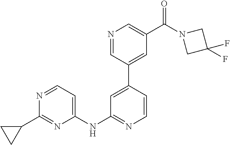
C1=CC(C2=CC(C(N3CC(F)(F)C3)=O)=CN=C2)=CC(NC2=CC=NC(C3CC3)=N2)=N1
